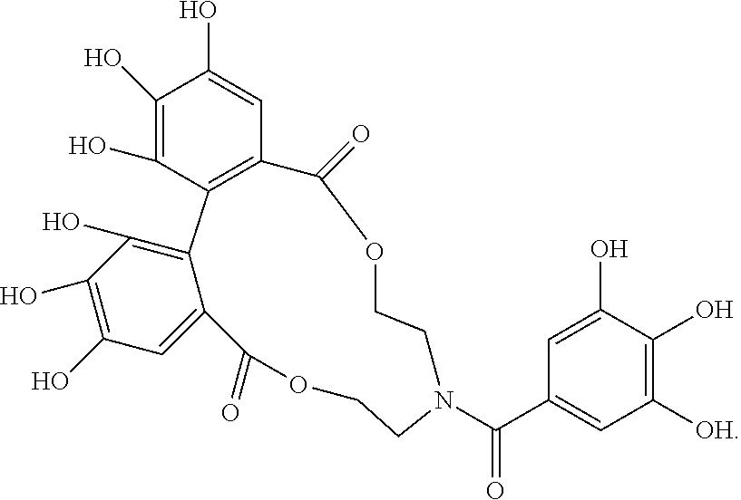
C1(O)=C(O)C2=C(C=C1O)C(=O)OCCN(C(C1=CC([OH])=C(O)C(O)=C1)=O)CCOC(=O)C1=CC(O)=C(O)C(O)=C21
